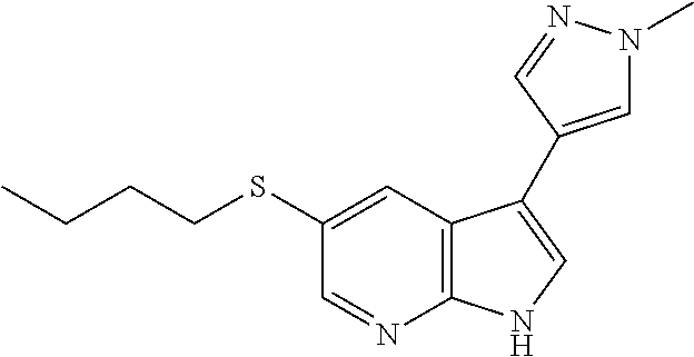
C1=NC2=C(C=C1SCCCC)C(C1=CN(C)N=C1)=CN2
